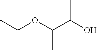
CCOC(C(O)C)C
